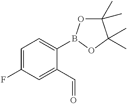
C1(C)(C)OB(C2=CC=C(F)C=C2C=O)OC1(C)C
